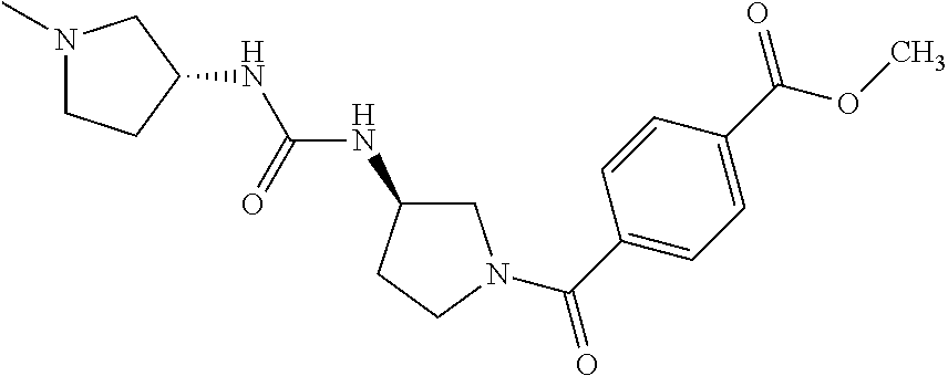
N1(C)CCC(NC(NC2CN(C(C3=CC=C(C(OC)=O)C=C3)=O)CC2)=O)C1
